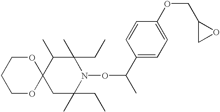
C12(CC(C)(CC)N(OC(C)C3=CC=C(OCC4CO4)C=C3)C(C)(CC)C1C)OCCCO2
